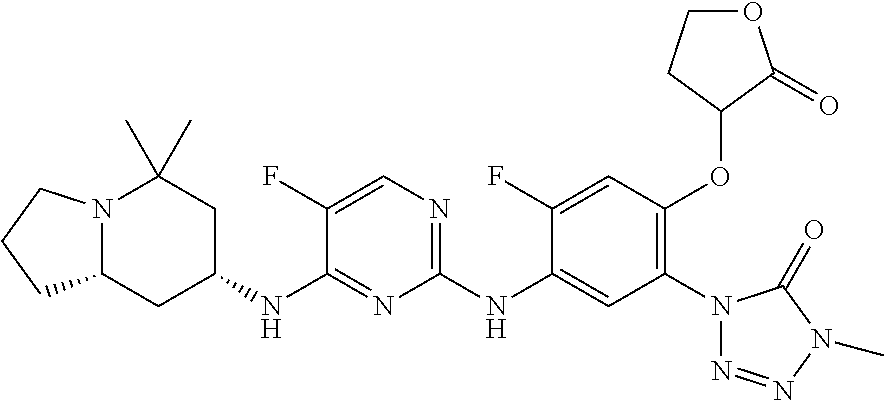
N12C(CC(NC3=NC(NC4=CC(N5N=NN(C)C5=O)=C(OC5CCOC5=O)C=C4F)=NC=C3F)CC1(C)C)CCC2
